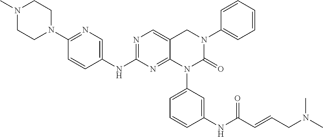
CN(CC=CC(NC1=CC(N2C(=O)N(C3=CC=CC=C3)CC3=CN=C(NC4=CN=C(N5CCN(C)CC5)C=C4)N=C23)=CC=C1)=O)C
